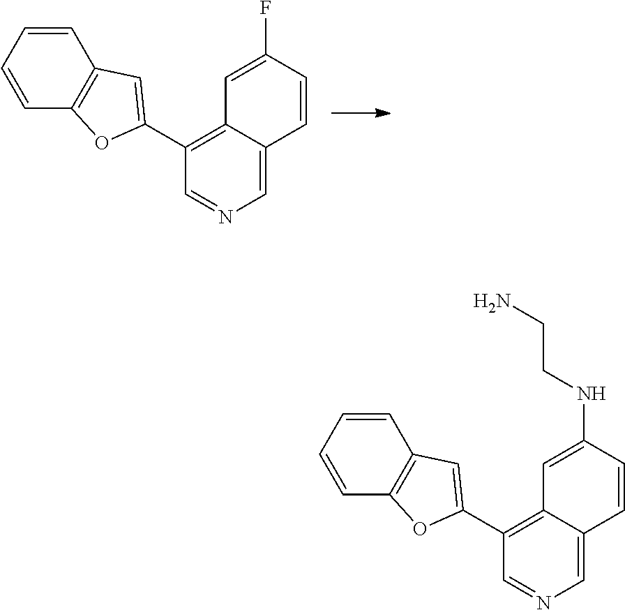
C1=CC=CC2=C1OC(C1=C3C(=CN=C1)C=CC(F)=C3)=C2.C1=CC=CC2=C1OC(C1=C3C(=CN=C1)C=CC(NCCN)=C3)=C2
